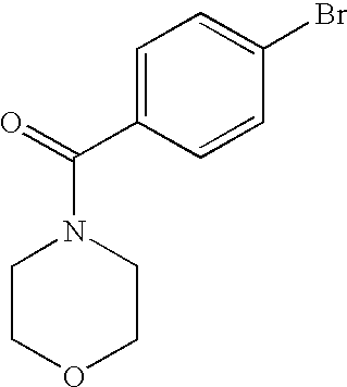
C1(C(=O)N2CCOCC2)=CC=C(Br)C=C1
